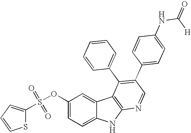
S1C(S(OC2=CC=C3C(=C2)C2=C(N3)N=CC(C3=CC=C(NC(=O)[H])C=C3)=C2C2=CC=CC=C2)(=O)=O)=CC=C1
